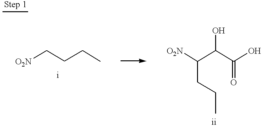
[O2N]CCCC.[O2N]C(C(C(O)=O)O)CCC
